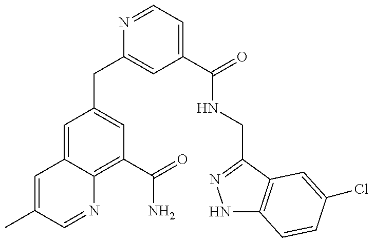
C1=C(C)C=NC2=C(C(=O)N)C=C(CC3=CC(C(=O)NCC4=NNC5=C4C=C(Cl)C=C5)=CC=N3)C=C12
